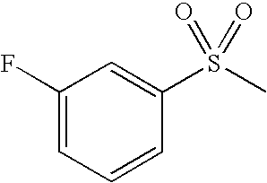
C1(F)=CC=CC(S(=O)(=O)C)=C1
